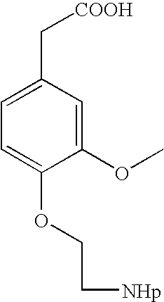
C1=C(C[COOH])C=C(OC)C(OCC[NHp])=C1
